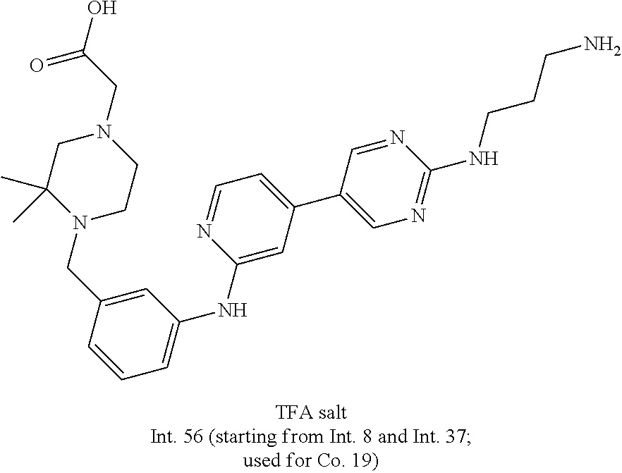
N1(CC2=CC(NC3=CC(C4=CN=C(NCCCN)N=C4)=CC=N3)=CC=C2)CCN(CC(O)=O)CC1(C)C
